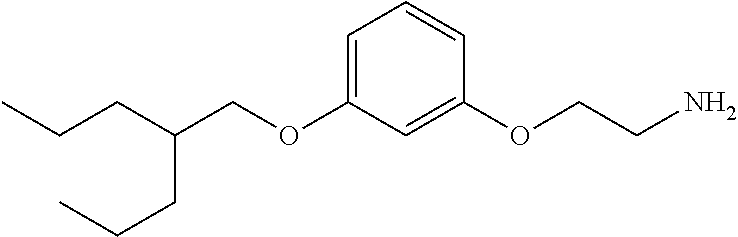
C(COC1=CC=CC(OCCN)=C1)(CCC)CCC
